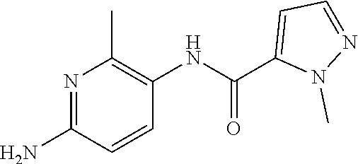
C(C1=CC=NN1C)(=O)NC1=C(C)N=C(N)C=C1
